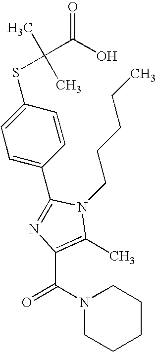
C1(C2=NC(C(N3CCCCC3)=O)=C(C)N2CCCCC)=CC=C(SC(C)(C)C(O)=O)C=C1
